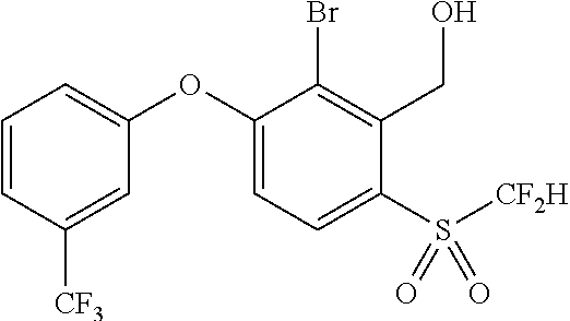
C1=CC([CF3])=CC(OC2=CC=C(S(=O)(=O)[CF2H])C(CO)=C2Br)=C1
